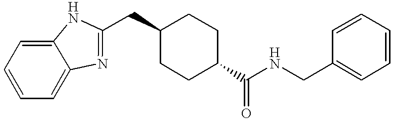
C1=CC=C2C(=C1)NC(CC1CCC(C(NCC3=CC=CC=C3)=O)CC1)=N2
